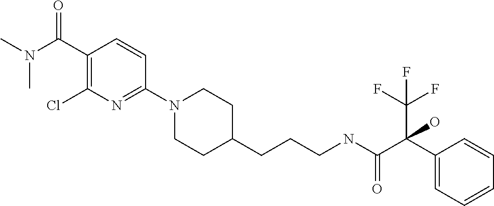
C1(N2CCC(CCCNC(C(C3=CC=CC=C3)(C(F)(F)F)O)=O)CC2)=NC(Cl)=C(C(N(C)C)=O)C=C1
